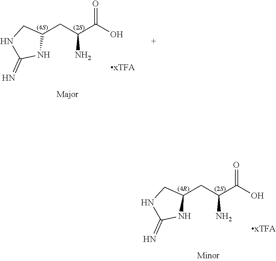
C1(CC(C(O)=O)N)CNC(=N)N1.C1(CC(C(O)=O)N)CNC(=N)N1
